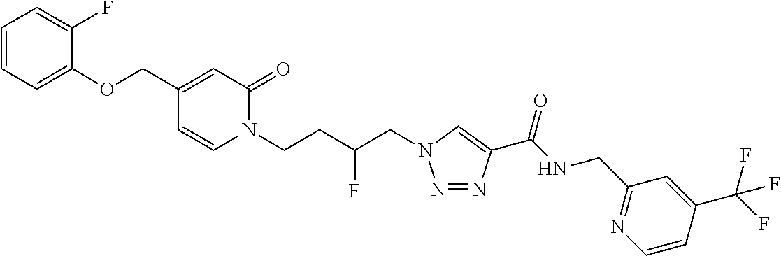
N1=NC(C(NCC2=NC=CC(C(F)(F)F)=C2)=O)=CN1CC(CCN1C(=O)C=C(COC2=CC=CC=C2F)C=C1)F
